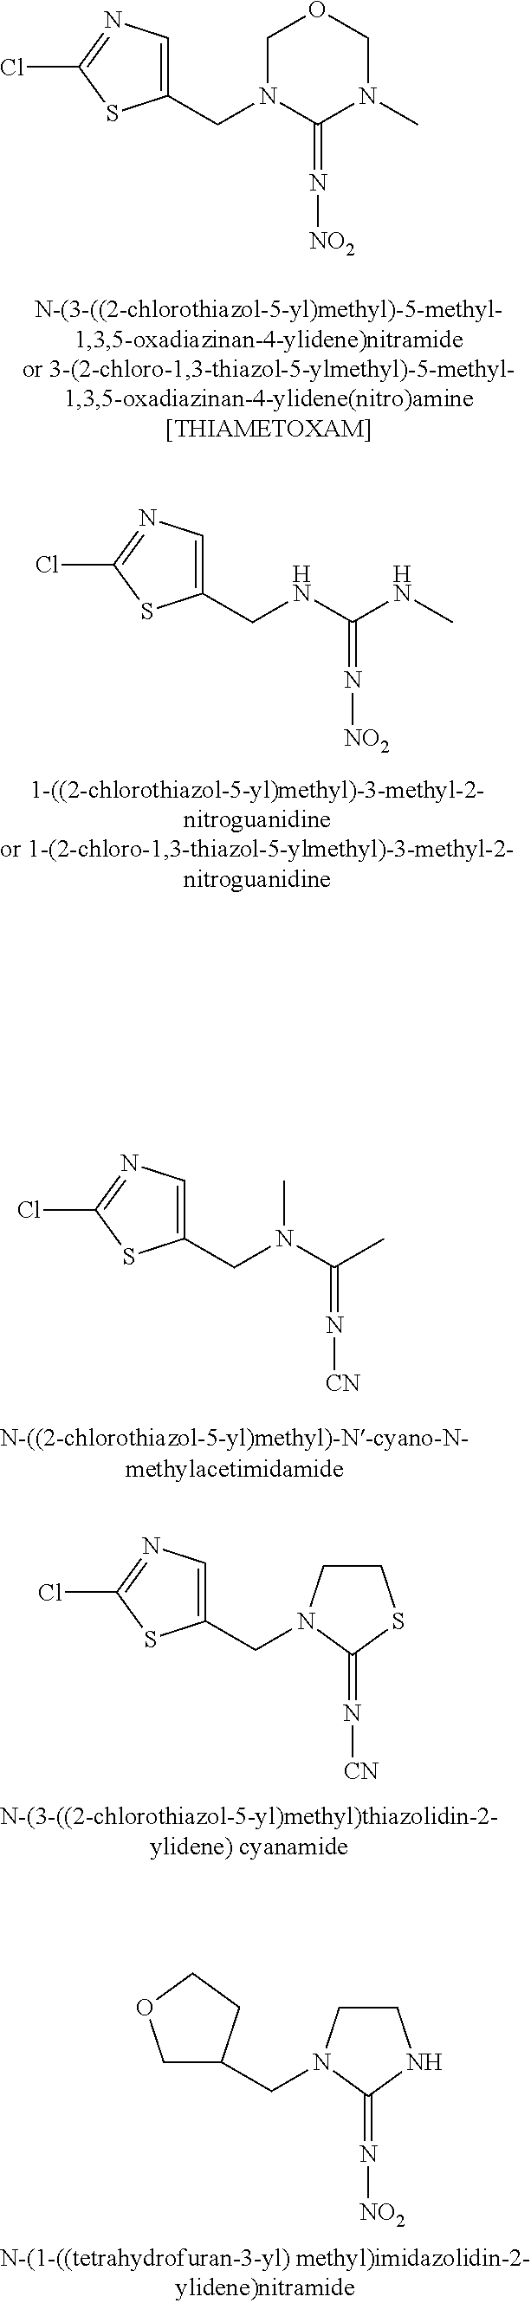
C1(CN2C(=N[NO2])N(C)COC2)=CN=C(Cl)S1.C1(CNC(NC)=N[NO2])=CN=C(Cl)S1.C1(CN(C(=N[CN])C)C)=CN=C(Cl)S1.C1(CN2CCSC2=N[CN])=CN=C(Cl)S1.C(N1CCNC1=N[NO2])C1COCC1
